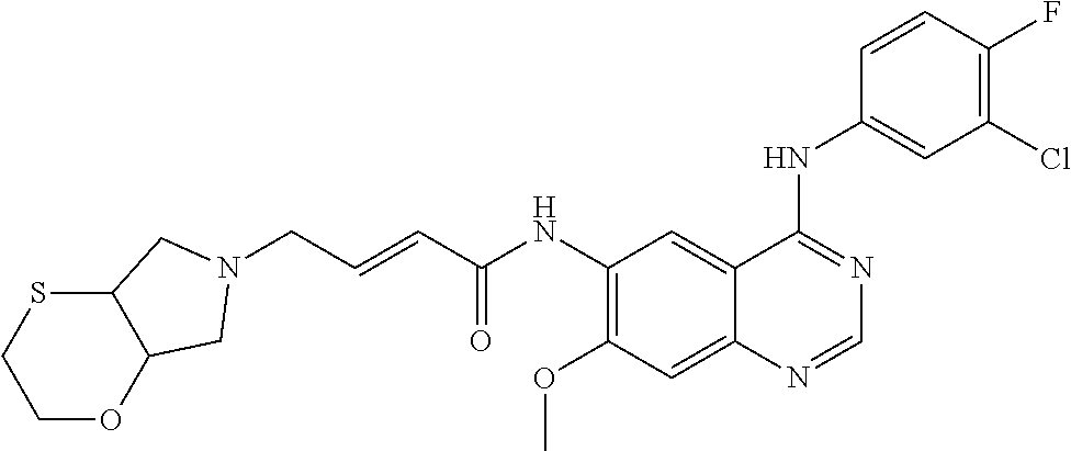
C(C=CC(NC1=C(OC)C=C2C(=C1)C(NC1=CC(Cl)=C(F)C=C1)=NC=N2)=O)N1CC2OCCSC2C1
